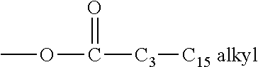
COC(=O)[C3][C15 alkyl]
